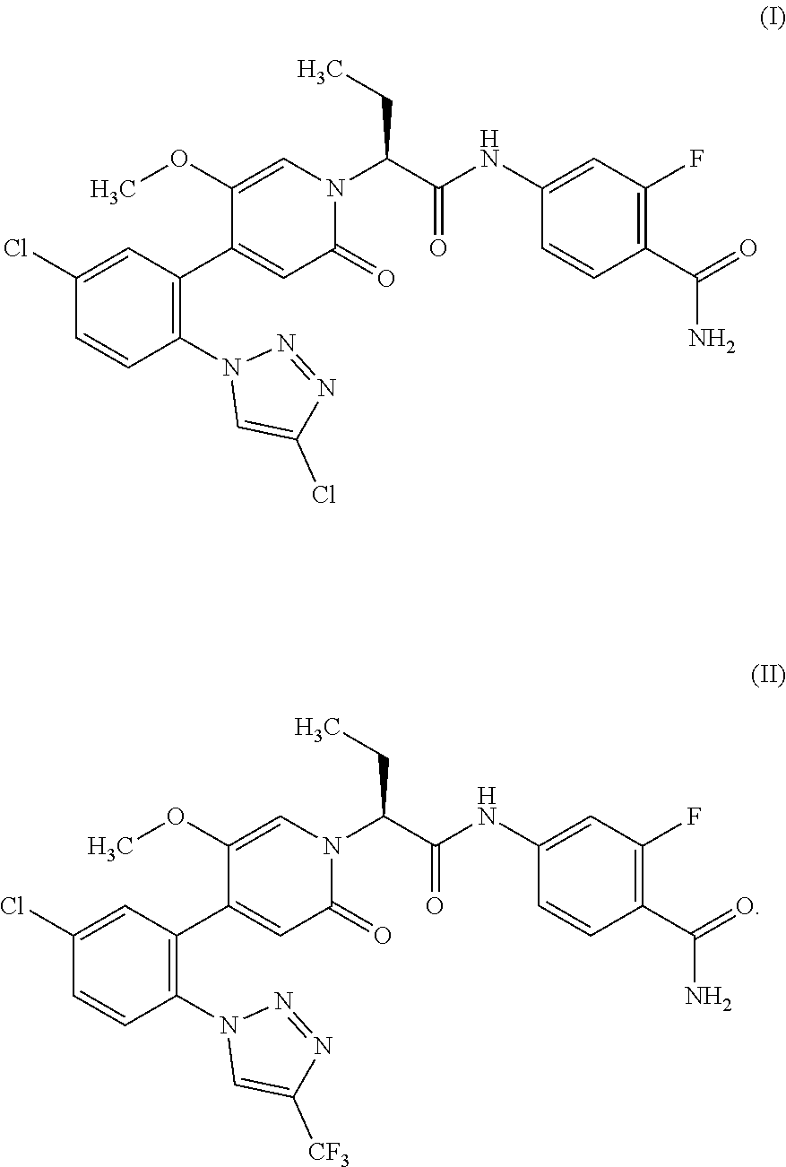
N1(C2=C(C3=CC(=O)N(C(C(=O)NC4=CC(F)=C(C(=O)N)C=C4)CC)C=C3OC)C=C(Cl)C=C2)C=C(Cl)N=N1.N1(C2=C(C3=CC(=O)N(C(C(=O)NC4=CC(F)=C(C(=O)N)C=C4)CC)C=C3OC)C=C(Cl)C=C2)C=C([CF3])N=N1
